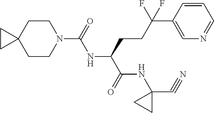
N1(C(=O)NC(C(NC2(C#N)CC2)=O)CCC(C2=CN=CC=C2)(F)F)CCC2(CC1)CC2
